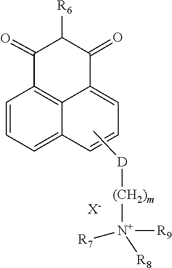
[R6]C1C(=O)C2=C3C(=CC=C2)C=CC=C3C1=O.C[D][(CH2)m][N+]([R9])([R8])[R7].[X-]
